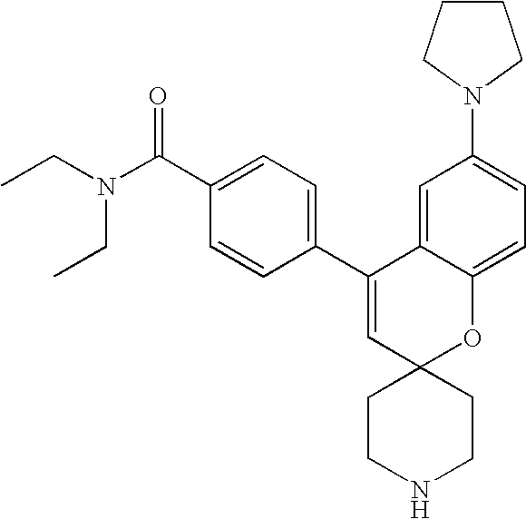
CCN(C(C1=CC=C(C2=CC3(OC4=CC=C(N5CCCC5)C=C24)CCNCC3)C=C1)=O)CC
